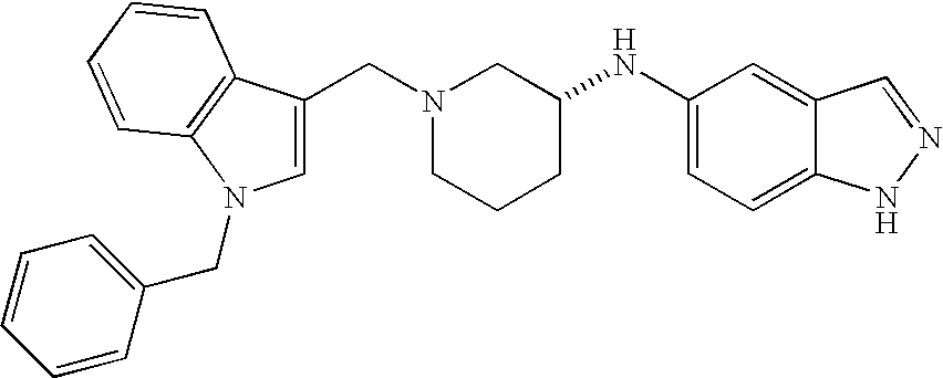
C12=CC(NC3CCCN(CC4=CN(CC5=CC=CC=C5)C5=C4C=CC=C5)C3)=CC=C1NN=C2
